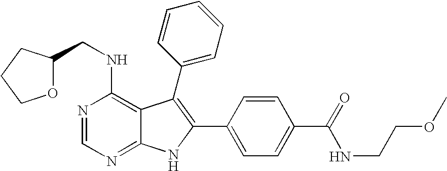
N1=CN=C2C(=C1NCC1OCCC1)C(C1=CC=CC=C1)=C(C1=CC=C(C(=O)NCCOC)C=C1)N2
